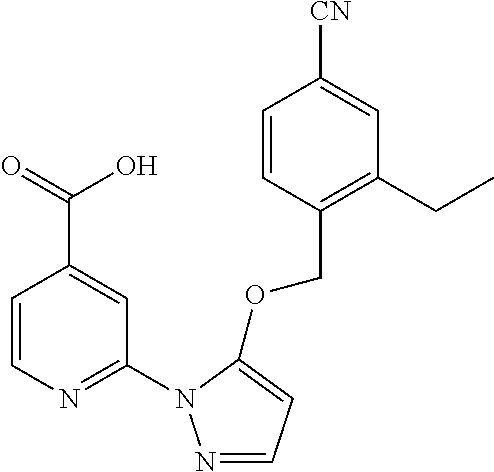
C1=CN=C(N2N=CC=C2OCC2=C(CC)C=C([CN])C=C2)C=C1C(=O)O
